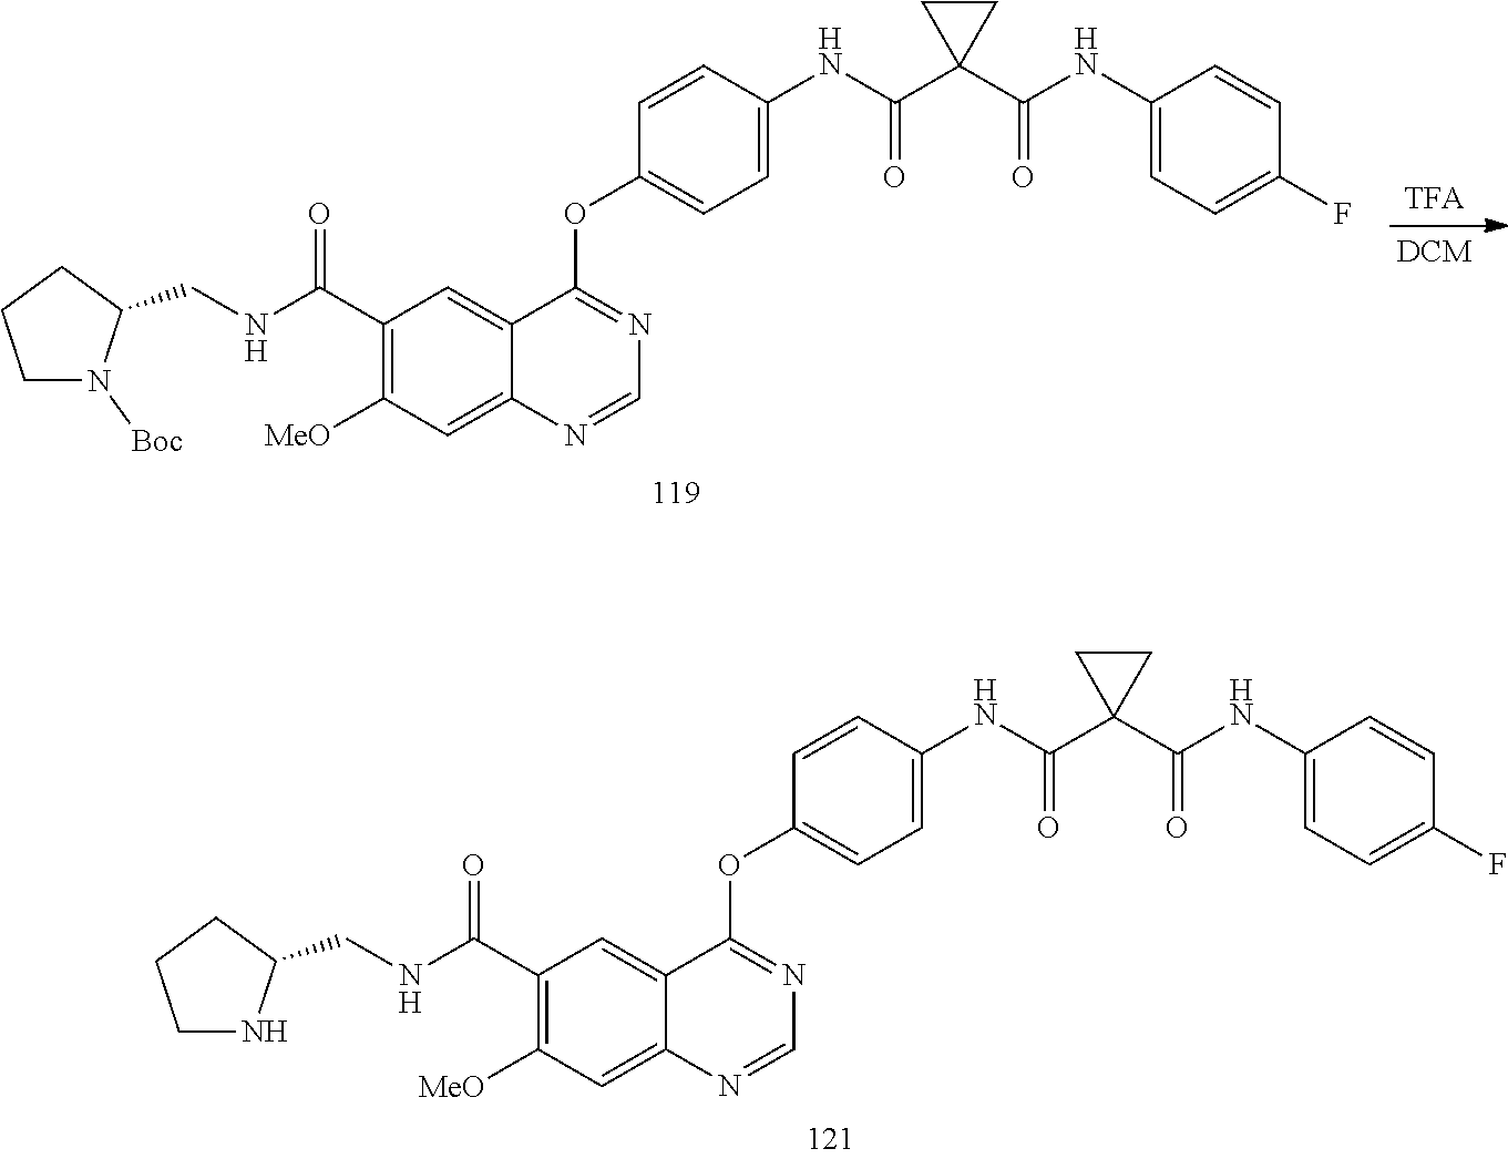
C1=C(NC(C2(C(NC3=CC=C(F)C=C3)=O)CC2)=O)C=CC(OC2=NC=NC3=CC([MeO])=C(C(NCC4NCCC4)=O)C=C32)=C1.C1=C(NC(C2(C(NC3=CC=C(F)C=C3)=O)CC2)=O)C=CC(OC2=NC=NC3=CC([MeO])=C(C(NCC4N([Boc])CCC4)=O)C=C32)=C1
